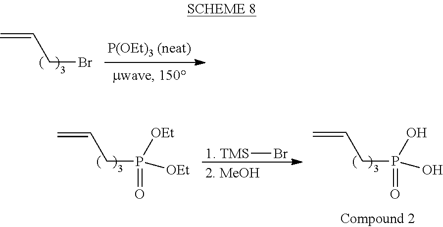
C=CCBr.[1. TMS]Br.C=CCP(=O)([OEt])[OEt].C=CCP(=O)(O)O
